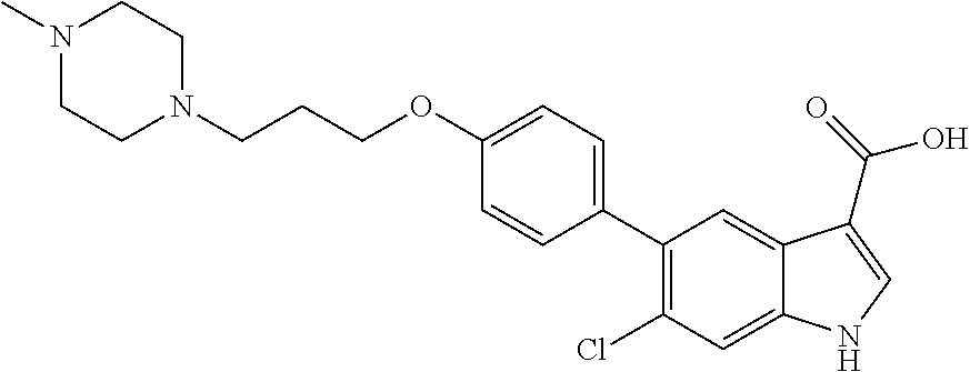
C1(C2=CC=C(OCCCN3CCN(C)CC3)C=C2)=C(Cl)C=C2C(=C1)C(C(=O)O)=CN2
